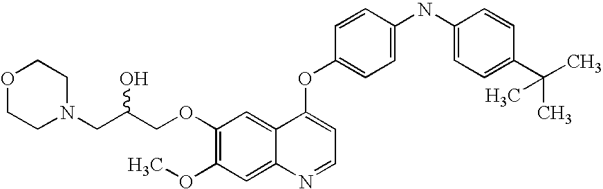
C1=CC(OC2=CC=NC3=CC(OC)=C(OCC(CN4CCOCC4)O)C=C23)=CC=C1NC1=CC=C(C(C)(C)C)C=C1
